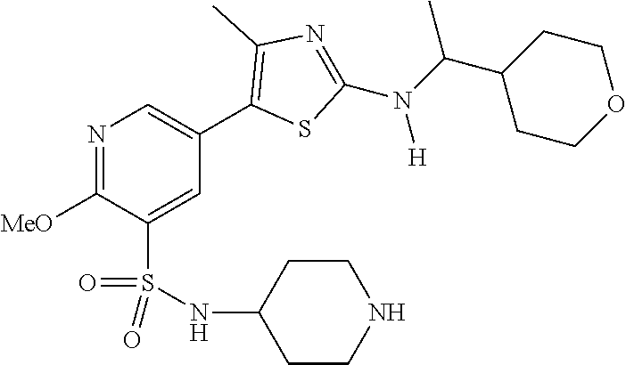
N1=C([MeO])C(S(NC2CCNCC2)(=O)=O)=CC(C2=C(C)N=C(N(C(C3CCOCC3)C)[H])S2)=C1
